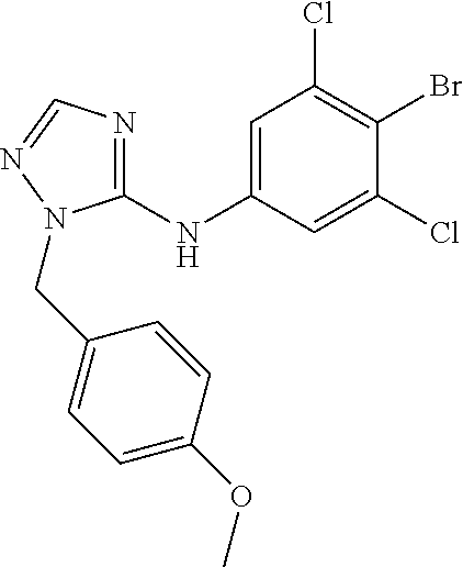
C1(NC2=CC(Cl)=C(Br)C(Cl)=C2)=NC=NN1CC1=CC=C(OC)C=C1
